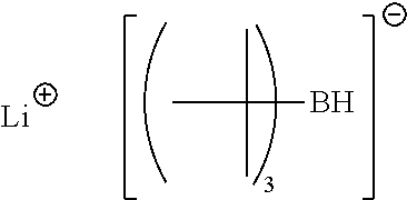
CC(C)(B)C.[Li]
